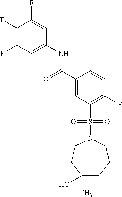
C1(F)=C(F)C=C(NC(C2=CC(S(N3CCC(C)(O)CCC3)(=O)=O)=C(F)C=C2)=O)C=C1F
